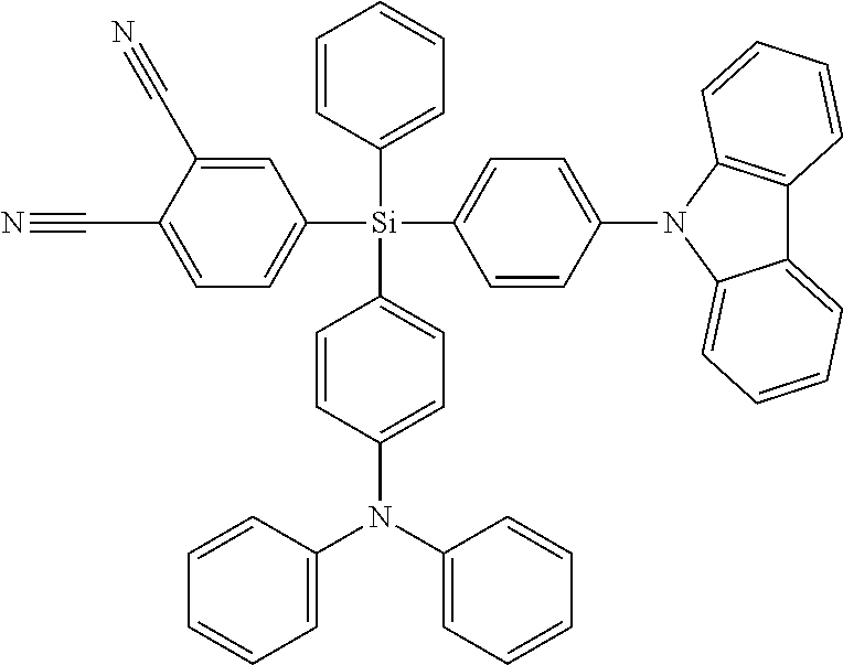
C1=CC(N2C3=CC=CC=C3C3=C2C=CC=C3)=CC=C1[Si](C1=CC=C(C#N)C(C#N)=C1)(C1=CC=CC=C1)C1=CC=C(N(C2=CC=CC=C2)C2=CC=CC=C2)C=C1
